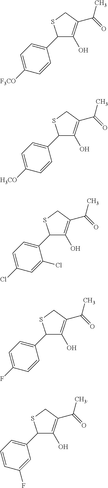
C1(C2=CC=C([F3CO])C=C2)C(O)=C(C(=O)C)CS1.C1(C2=CC=C([H3CO])C=C2)C(O)=C(C(=O)C)CS1.C1(C2=CC=C(Cl)C=C2Cl)C(O)=C(C(=O)C)CS1.C1(C2=CC=C(F)C=C2)C(O)=C(C(=O)C)CS1.C1(C2=CC=CC(F)=C2)C(O)=C(C(=O)C)CS1
